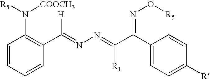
C1=CC=CC(C(=NN=C([R1])C(C2=CC=C([R])C=C2)=NO[R5])[H])=C1N([R5])[COOCH3]
